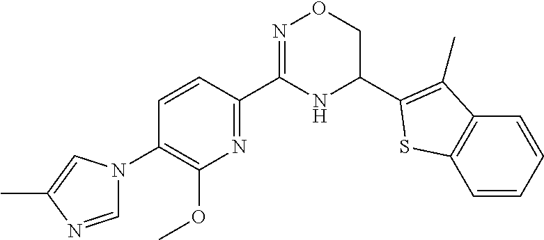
C1=CC(C2=NOCC(C3=C(C)C4=C(S3)C=CC=C4)N2)=NC(OC)=C1N1C=NC(C)=C1
